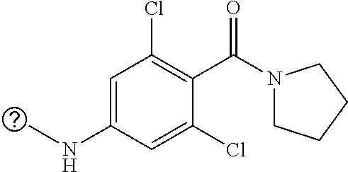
N1(C(C2=C(Cl)C=C(NC)C=C2Cl)=O)CCCC1
